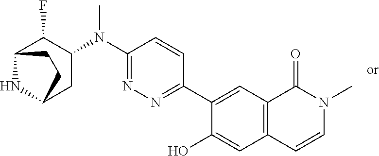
C1(N(C2=NN=C(C3=CC4=C(C=C3O)C=CN(C)C4=O)C=C2)C)C(F)C2NC(C1)CC2
